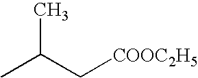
CC(C)C[COOC2H5]
